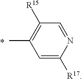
C1=C([R17])N=CC([R15])=C1C
